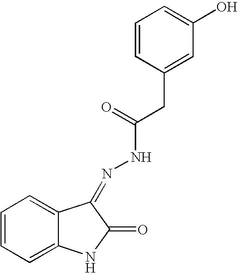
C1=CC=C2C(=C1)C(=NNC(CC1=CC(O)=CC=C1)=O)C(=O)N2
